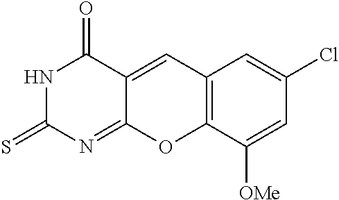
N1C(=S)N=C2C(=CC3=C(O2)C([OMe])=CC(Cl)=C3)C1=O
